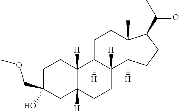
C1C(COC)(O)CC2([H])C([H])(C1)C1([H])C([H])(CC2)C2([H])C(C)(CC1)C(C(=O)C)CC2
